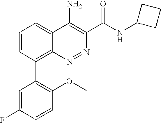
C1=C(F)C=CC(OC)=C1C1=C2C(=CC=C1)C(N)=C(C(NC1CCC1)=O)N=N2
